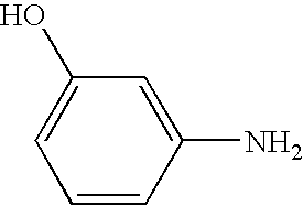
C1=CC(N)=CC(O)=C1
